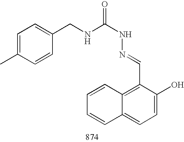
C1(C=NNC(NCC2=CC=C(C)C=C2)=O)=C2C(=CC=C1O)C=CC=C2
